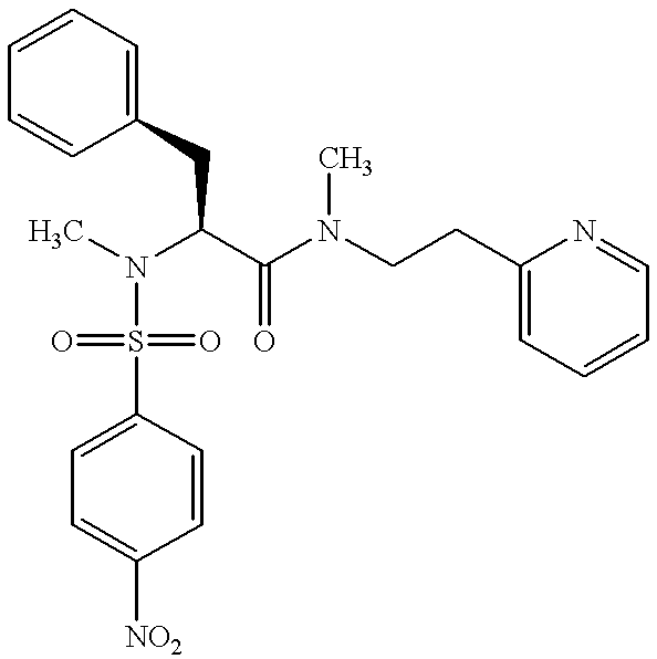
C1(CCN(C(C(CC2=CC=CC=C2)N(C)S(C2=CC=C([NO2])C=C2)(=O)=O)=O)C)=CC=CC=N1
